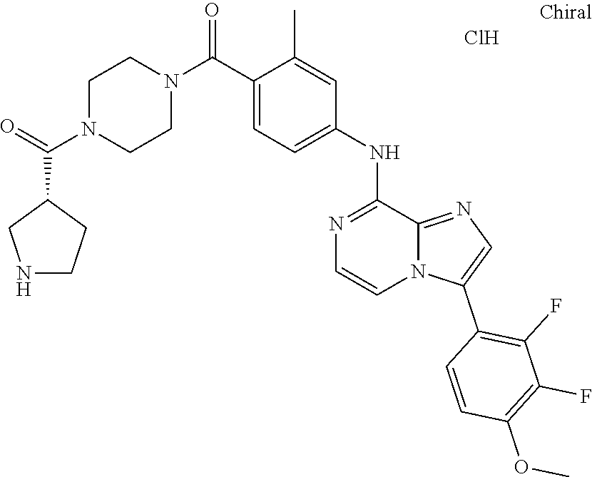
C1(C)=CC(NC2=NC=CN3C2=NC=C3C2=C(F)C(F)=C(OC)C=C2)=CC=C1C(N1CCN(C(=O)C2CNCC2)CC1)=O.Cl
